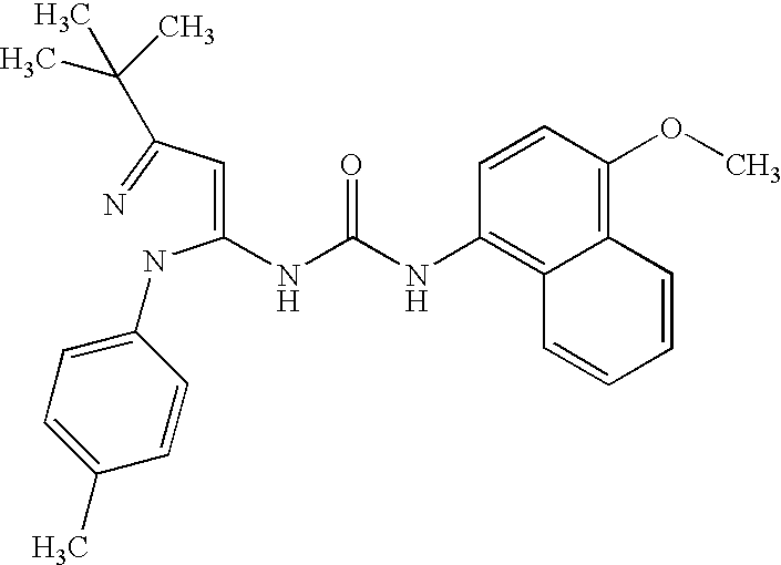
N(C(NC1=C2C(=C(OC)C=C1)C=CC=C2)=O)C(=CC(=N)C(C)(C)C)NC1=CC=C(C)C=C1
